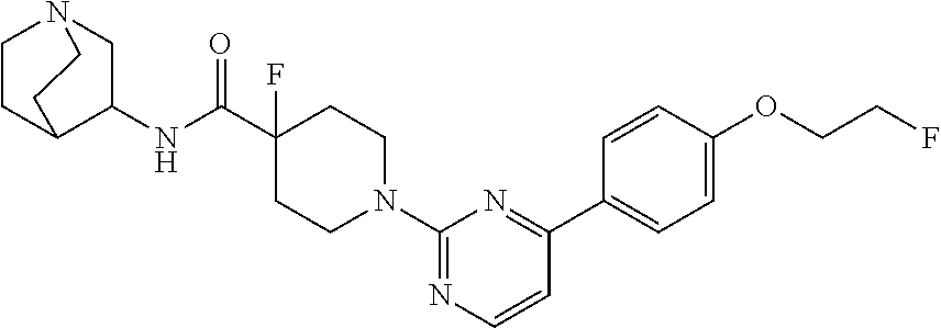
C1CC2C(NC(C3(F)CCN(C4=NC=CC(C5=CC=C(OCCF)C=C5)=N4)CC3)=O)CN1CC2
